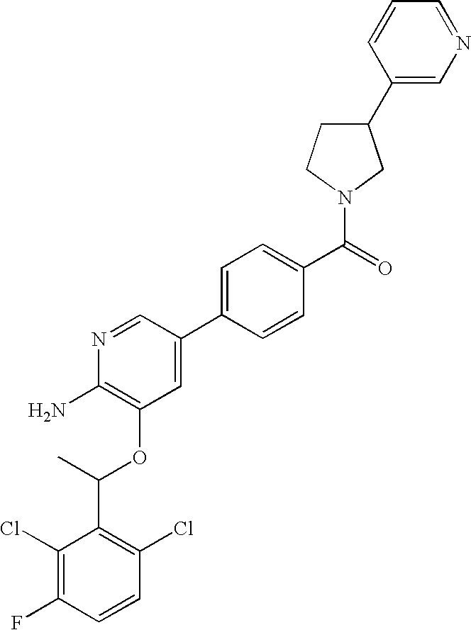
C1(Cl)=C(F)C=CC(Cl)=C1C(C)OC1=C(N)N=CC(C2=CC=C(C(=O)N3CC(C4=CN=CC=C4)CC3)C=C2)=C1
